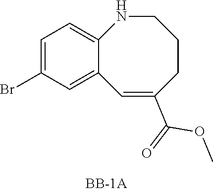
C1=C(Br)C=C2C(=C1)NCCCC(C(=O)OC)=C2
